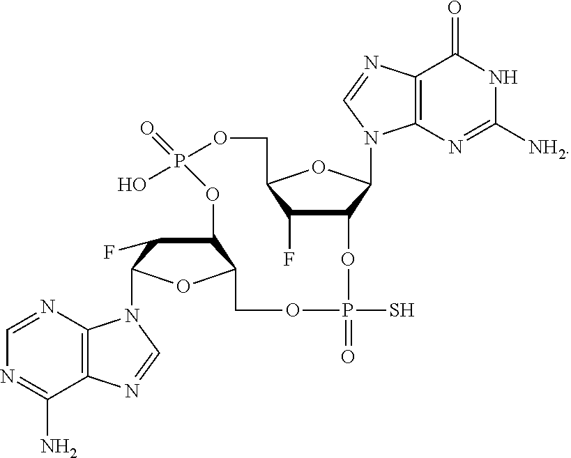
C1=NC2=C(C(N)=N1)N=CN2C1C(F)C2C(O1)COP(S)(=O)OC1C(F)C(OC1N1C3=C(C(=O)NC([NH2])=N3)N=C1)COP(O)(=O)O2
